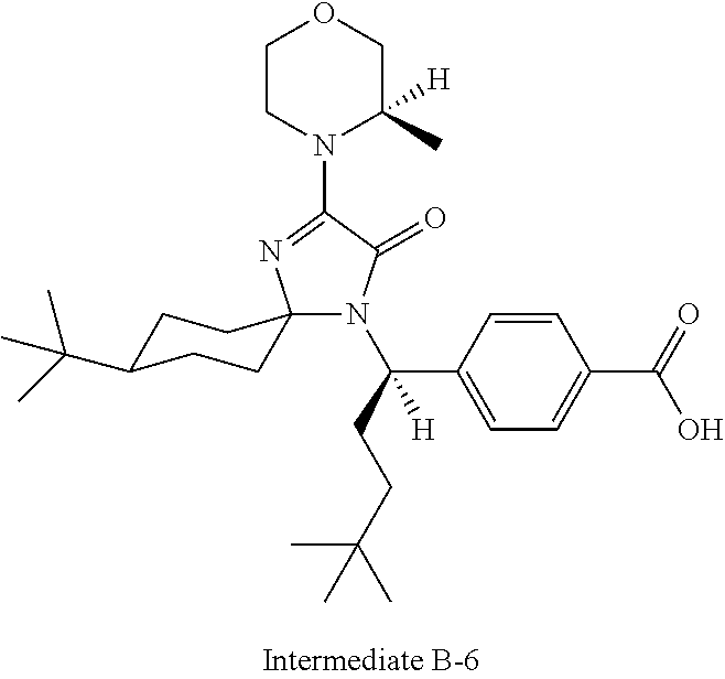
C1C(C(C)(C)C)CCC2(C1)N(C(CCC(C)(C)C)(C1=CC=C(C(=O)O)C=C1)[H])C(=O)C(N1C(C)([H])COCC1)=N2
